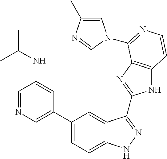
C1(C2=CN=CC(NC(C)C)=C2)=CC=C2C(=C1)C(C1=NC3=C(N1)C=CN=C3N1C=C(C)N=C1)=NN2
